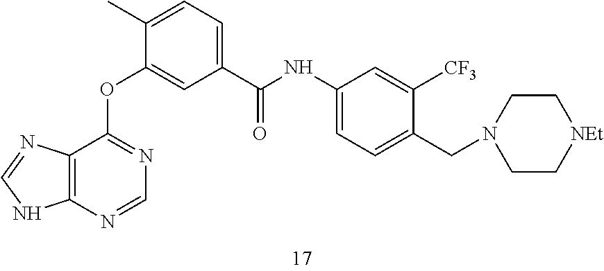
C12=C(N=CN=C1OC1=CC(C(NC3=CC=C(CN4CC[NEt]CC4)C([CF3])=C3)=O)=CC=C1C)NC=N2
